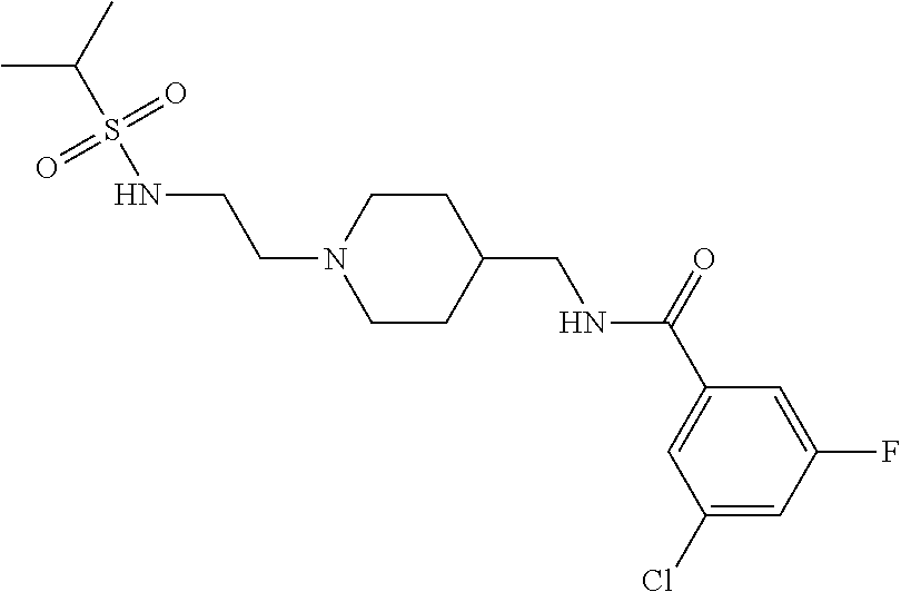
CC(C)S(NCCN1CCC(CNC(C2=CC(Cl)=CC(F)=C2)=O)CC1)(=O)=O
